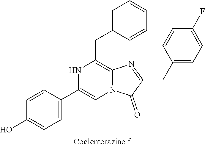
N1C(C2=CC=C(O)C=C2)=CN2C(=C1CC1=CC=CC=C1)N=C(CC1=CC=C(F)C=C1)C2=O
